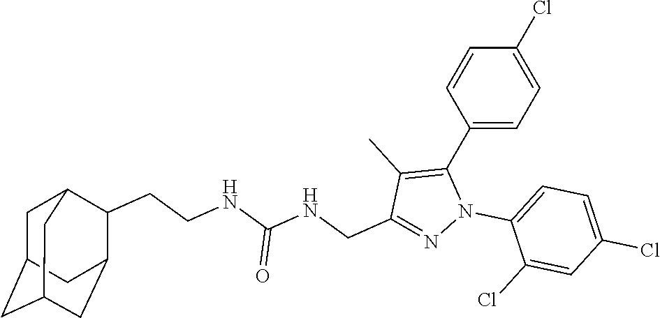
C1(C2=C(C)C(CNC(NCCC3C4CC5CC(CC3C5)C4)=O)=NN2C2=CC=C(Cl)C=C2Cl)=CC=C(Cl)C=C1
